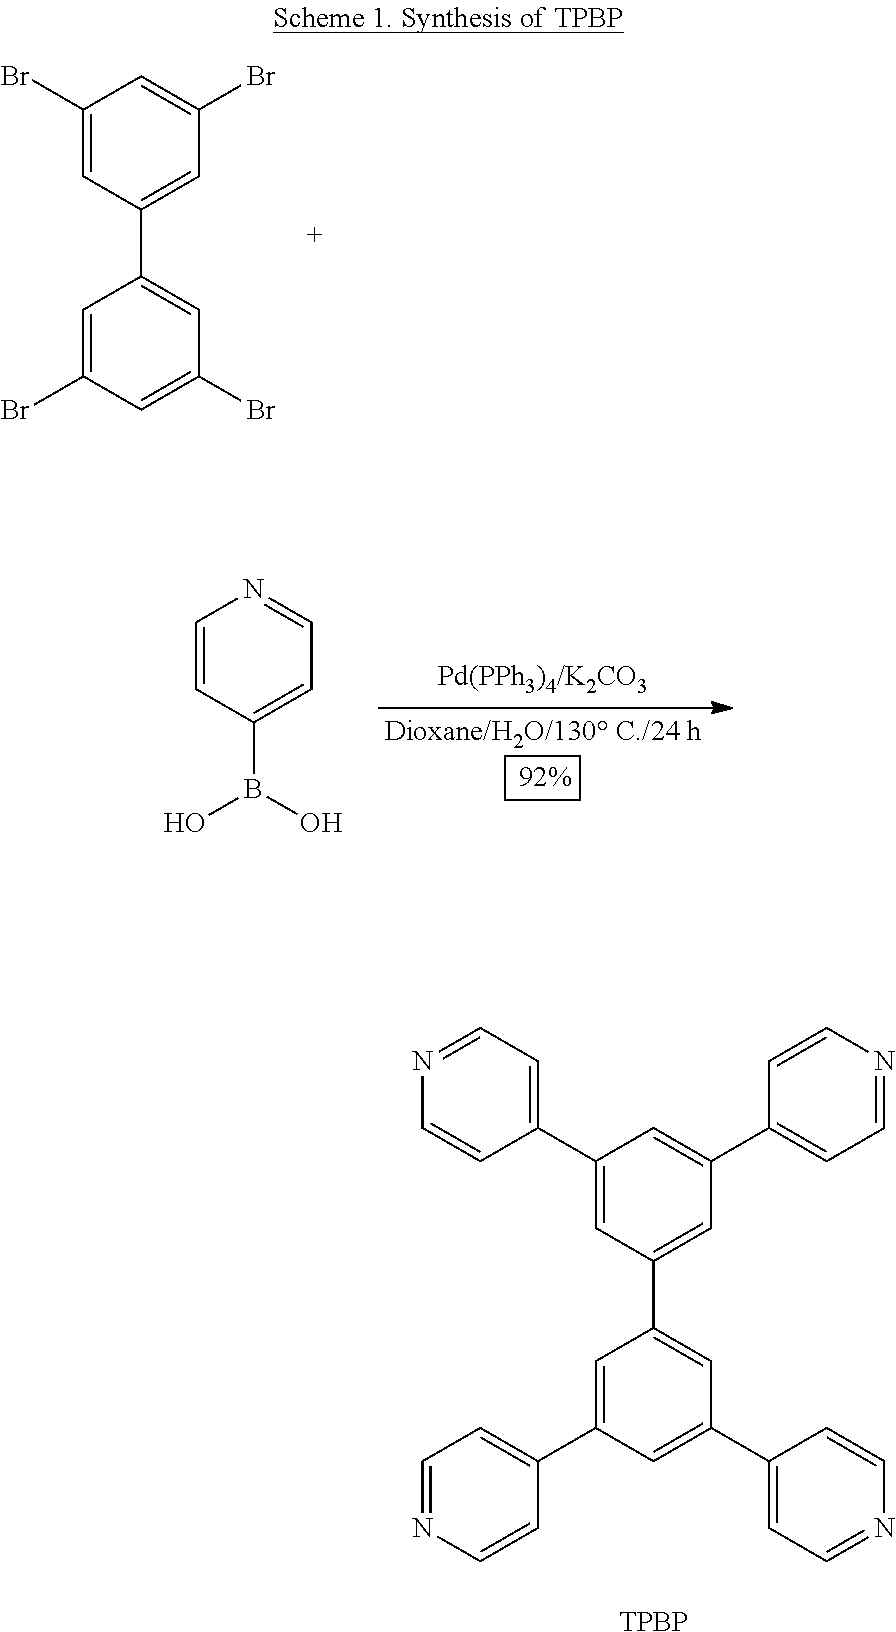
C1(C2=CC(Br)=CC(Br)=C2)=CC(Br)=CC(Br)=C1.C1=CC(B(O)O)=CC=N1.C1(C2=CC(C3=CC=NC=C3)=CC(C3=CC=NC=C3)=C2)=CC(C2=CC=NC=C2)=CC(C2=CC=NC=C2)=C1.[TPBP]
